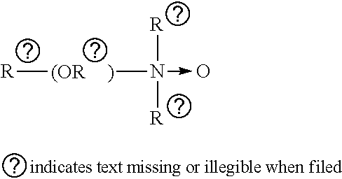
[R]N([R])(->O)[(OR    )][R]
